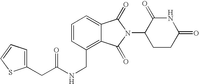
C(C1=C2C(=CC=C1)C(=O)N(C1CCC(=O)NC1=O)C2=O)NC(CC1=CC=CS1)=O
